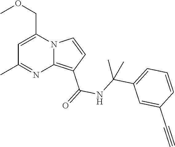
C1=C(COC)N2C(=C(C(=O)NC(C3=CC=CC(C#C)=C3)(C)C)C=C2)N=C1C
